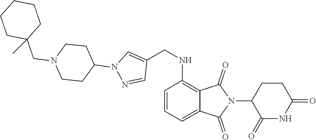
C1=CC=C2C(=C1NCC1=CN(C3CCN(CC4(C)CCCCC4)CC3)N=C1)C(=O)N(C1C(=O)NC(=O)CC1)C2=O
